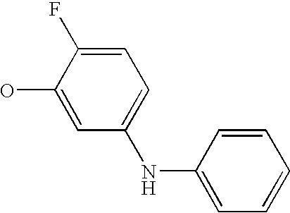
C1(NC2=CC=CC=C2)=CC=C(F)C(O)=C1
